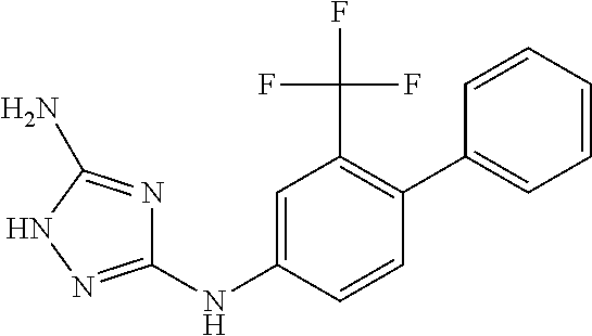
C1(NC2=CC(C(F)(F)F)=C(C3=CC=CC=C3)C=C2)=NNC(N)=N1
